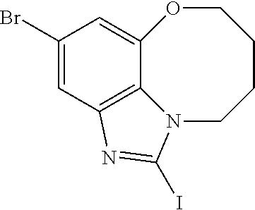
C1(Br)=CC2=C3C(=C1)OCCCCN3C(I)=N2
